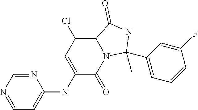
N1=CN=CC=C1NC1=CC(Cl)=C2N(C1=O)C(C)(C1=CC=CC(F)=C1)NC2=O
